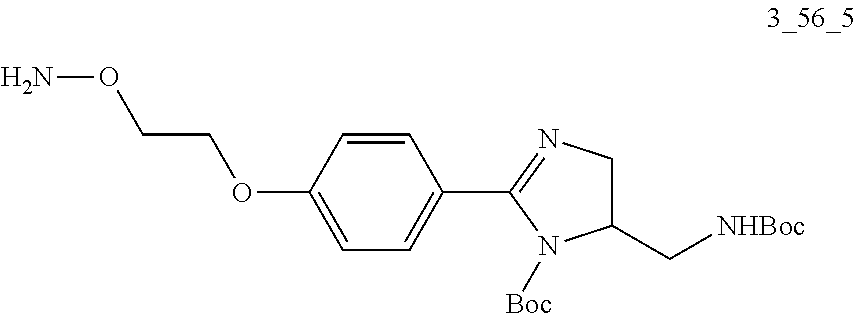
C1=CC(OCCON)=CC=C1C1=NCC(C[NHBoc])N1[Boc]
